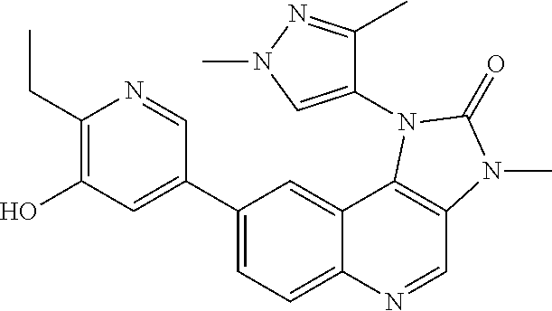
C1(C2=CC(O)=C(CC)N=C2)=CC=C2C(=C1)C1=C(C=N2)N(C)C(=O)N1C1=CN(C)N=C1C
